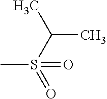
C(C)(S(=O)(C)=O)C
